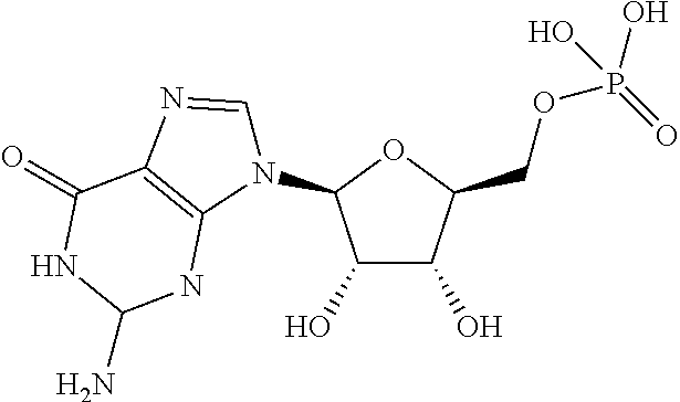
C1(O)C(O)C(COP(=O)(O)O)OC1N1C=NC2=C1NC(N)NC2=O
